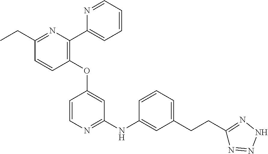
C1(CC)=NC(C2=CC=CC=N2)=C(OC2=CC(NC3=CC(CCC4=NNN=N4)=CC=C3)=NC=C2)C=C1
